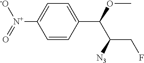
C1(C(C(CF)[N3])OC)=CC=C([N+](=O)[-O])C=C1
